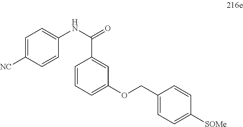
C1=C([NC])C=CC(NC(=O)C2=CC(OCC3=CC=C([SOMe])C=C3)=CC=C2)=C1
